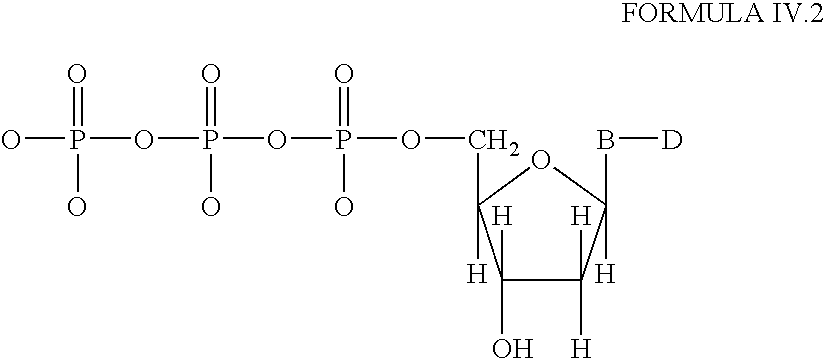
C1([H])(O)C([H])([H])C([H])(B[D])OC1([H])COP(OP(OP(O)(O)=O)(O)=O)(O)=O
